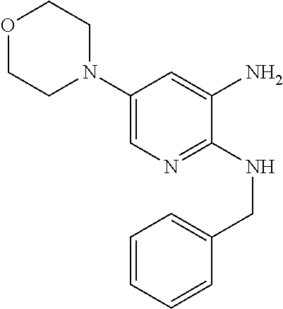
C1(N2CCOCC2)=CN=C(NCC2=CC=CC=C2)C(N)=C1
